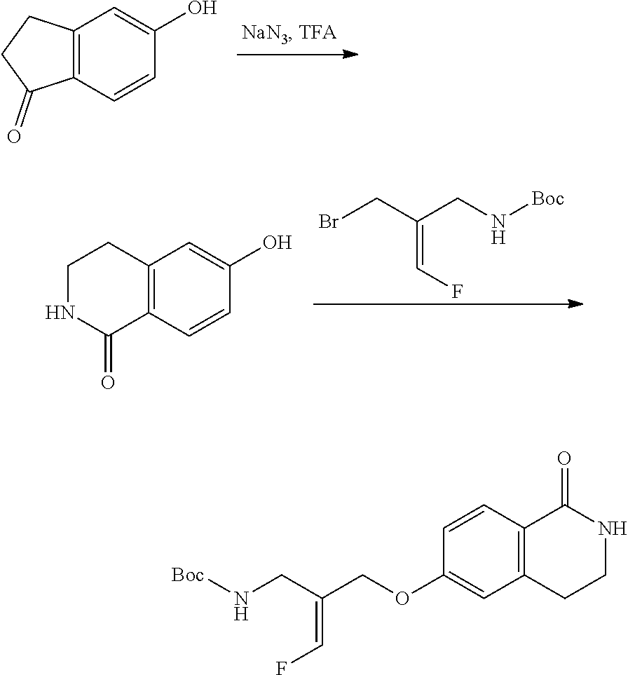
C12=C(CCNC1=O)C=C(OCC(CN[Boc])=CF)C=C2.C12=C(C=CC(O)=C1)C(=O)CC2.C12=C(C=CC(O)=C1)C(=O)NCC2.C(=C(CBr)CN[Boc])F
